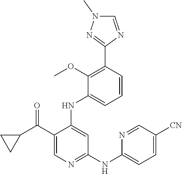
C1(C(C2CC2)=O)=CN=C(NC2=CC=C([CN])C=N2)C=C1NC1=CC=CC(C2=NN(C)C=N2)=C1OC
